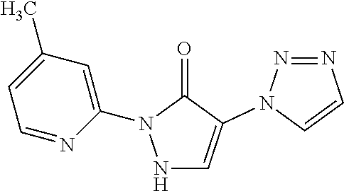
C1=C(C)C=C(N2NC=C(N3N=NC=C3)C2=O)N=C1
